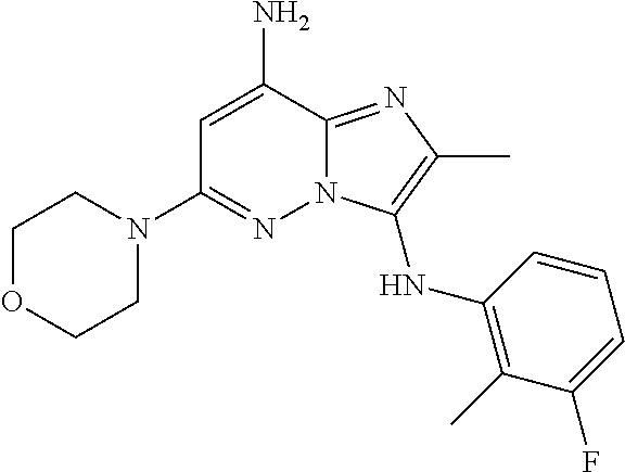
C1=C(N)C2=NC(C)=C(NC3=C(C)C(F)=CC=C3)N2N=C1N1CCOCC1
